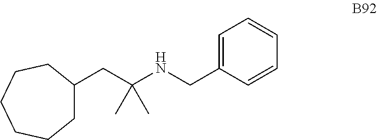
C1C(CC(NCC2=CC=CC=C2)(C)C)CCCCC1
